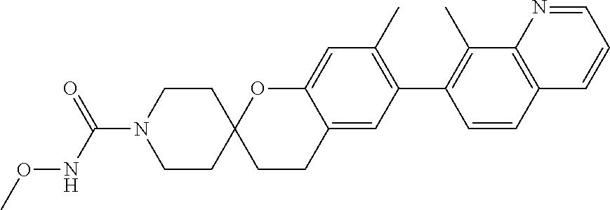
C1CN(C(NOC)=O)CCC12CCC1=CC(C3=C(C)C4=C(C=C3)C=CC=N4)=C(C)C=C1O2
